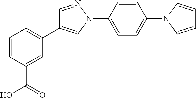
C1=CC(C(=O)O)=CC(C2=CN(C3=CC=C(N4C=CC=C4)C=C3)N=C2)=C1
